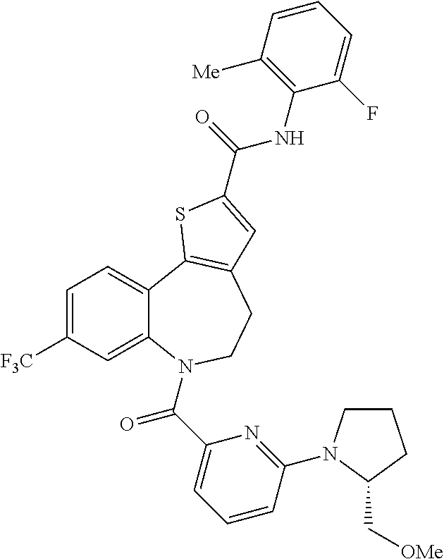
C1=C([F3C])C=C2C(=C1)C1=C(CCN2C(C2=CC=CC(N3CCCC3C[OMe])=N2)=O)C=C(C(=O)NC2=C([Me])C=CC=C2F)S1
